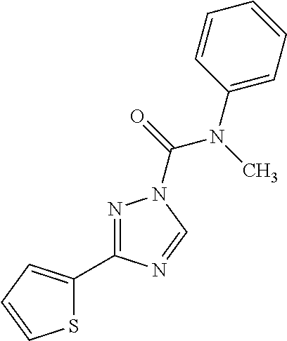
N1=C(C2=CC=CS2)N=CN1C(=O)N(C)C1=CC=CC=C1
